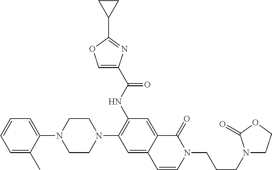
C1=C(C)C(N2CCN(C3=C(NC(=O)C4=COC(C5CC5)=N4)C=C4C(=C3)C=CN(CCCN3CCOC3=O)C4=O)CC2)=CC=C1
